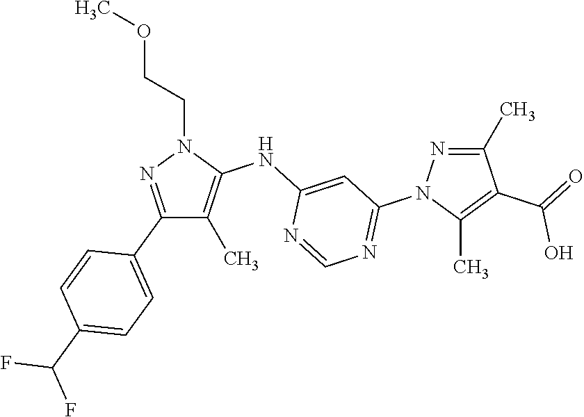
C1(C2=CC=C(C(F)F)C=C2)=NN(CCOC)C(NC2=CC(N3N=C(C)C(C(=O)O)=C3C)=NC=N2)=C1C
